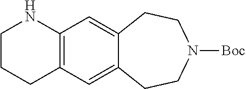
C1CCC2=C(C=C3C(=C2)CCN([Boc])CC3)N1
